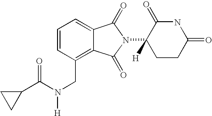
C1=CC(CN([H])C(C2CC2)=O)=C2C(=C1)C(=O)N(C1([H])CCC(=O)NC1=O)C2=O
